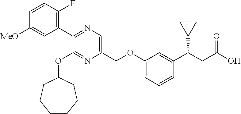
C1(C2=NC=C(COC3=CC=CC(C(CC(O)=O)C4CC4)=C3)N=C2OC2CCCCCC2)=C(F)C=CC([MeO])=C1
